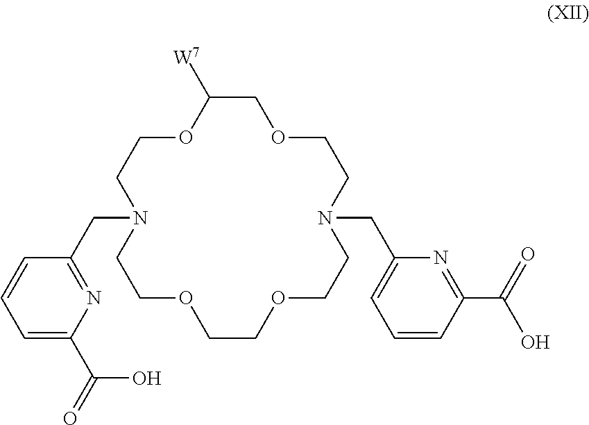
C1(C(O)=O)=CC=CC(CN2CCOCCOCCN(CC3=CC=CC(C(O)=O)=N3)CCOCC([W7])OCC2)=N1
